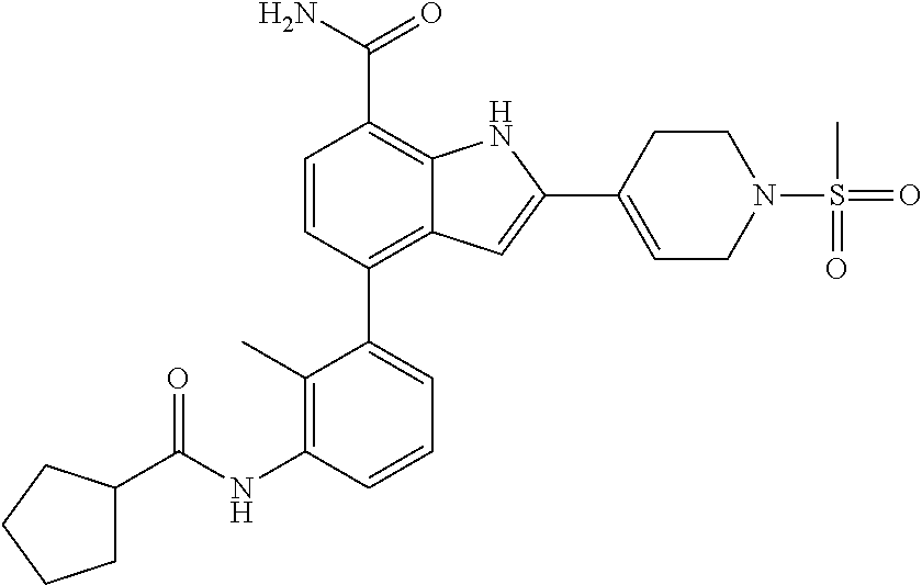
C1=C(C2=CC3=C(C4=CC=CC(NC(=O)C5CCCC5)=C4C)C=CC(C(N)=O)=C3N2)CCN(S(=O)(C)=O)C1
